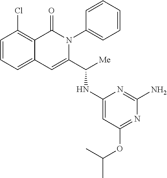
C1=CC=C2C(=C1Cl)C(=O)N(C1=CC=CC=C1)C(C([Me])NC1=CC(OC(C)C)=NC(N)=N1)=C2
